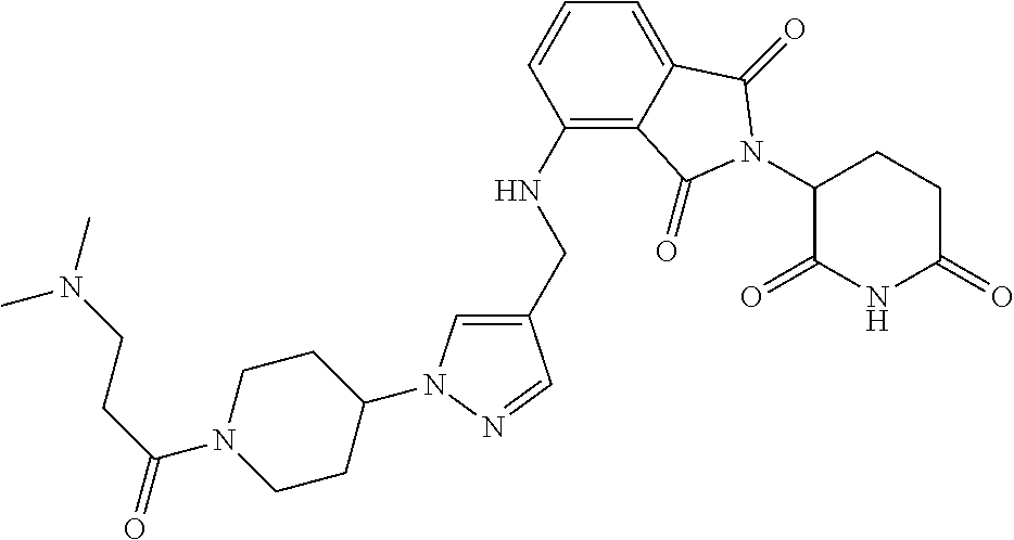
C1(CNC2=C3C(=CC=C2)C(=O)N(C2C(=O)NC(=O)CC2)C3=O)=CN(C2CCN(C(CCN(C)C)=O)CC2)N=C1
